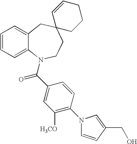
C1=CC=C2C(=C1)CC1(CCN2C(C2=CC([H3CO])=C(N3C=CC(CO)=C3)C=C2)=O)CCCC=C1
